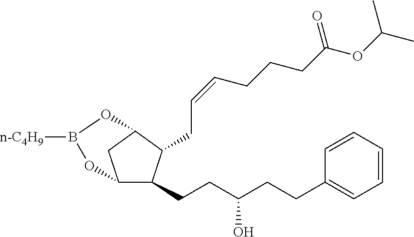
C12C(CCC(CCC3=CC=CC=C3)O)C(CC=CCCCC(OC(C)C)=O)C(C1)OB([n-C4H9])O2
